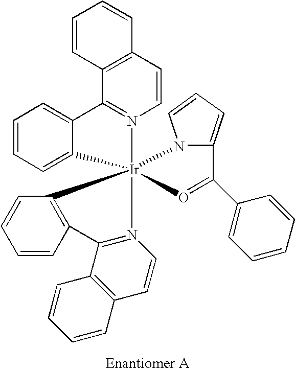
C12=C(C=CN3=C1C1=CC=CC=C1[Ir]314(N3=C(C5=C(C=C3)C=CC=C5)C3=C1C=CC=C3)N1C(=CC=C1)C(C1=CC=CC=C1)=O4)C=CC=C2
